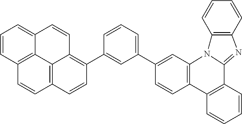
C1=CC2=C(C=C1C1=CC=CC(C3=C4C5=C(C=C3)C=CC3=C5C(=CC=C3)C=C4)=C1)N1C(=NC3=C1C=CC=C3)C1=C2C=CC=C1
